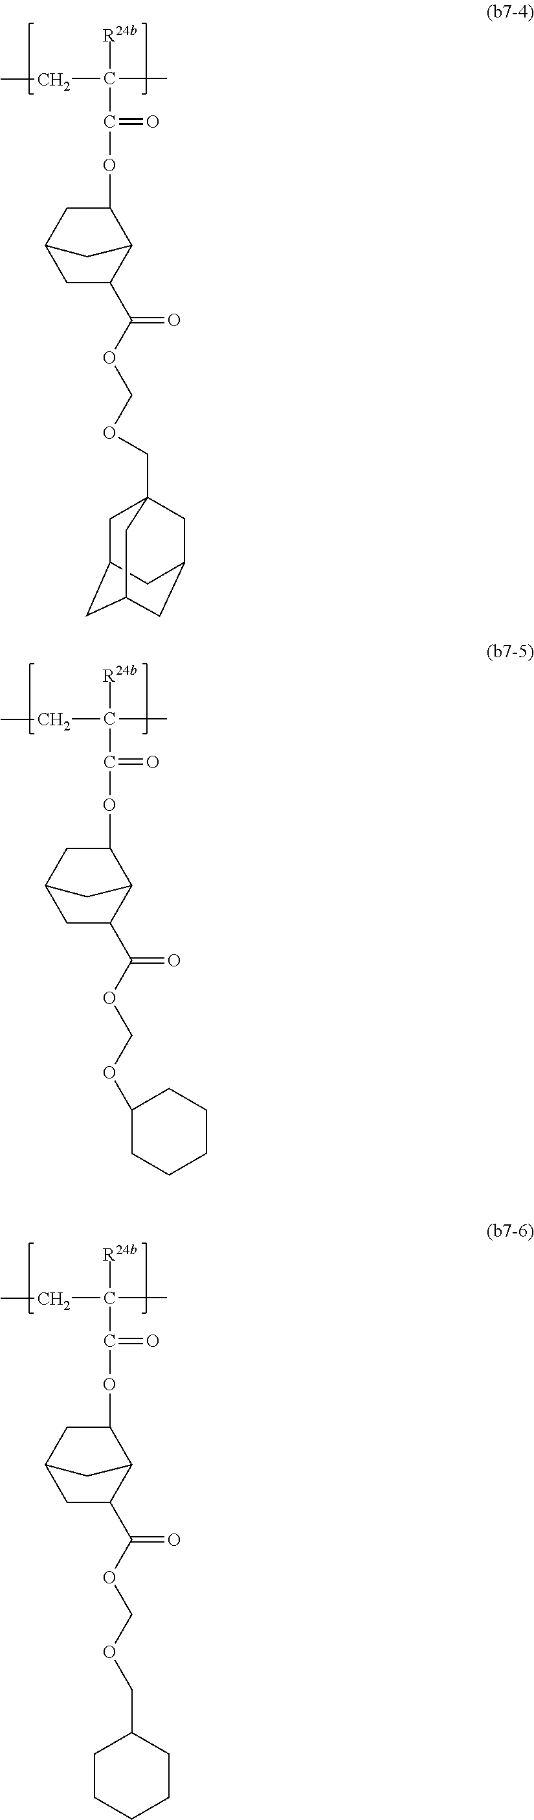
C1C(C(OCOCC23CC4CC(CC(C2)C4)C3)=O)C2C(OC(=O)C(C)(CC)[R24b])CC1C2.C1C(C(OCOC2CCCCC2)=O)C2C(OC(=O)C(C)(CC)[R24b])CC1C2.C1C(C(OCOCC2CCCCC2)=O)C2C(OC(=O)C(C)(CC)[R24b])CC1C2
